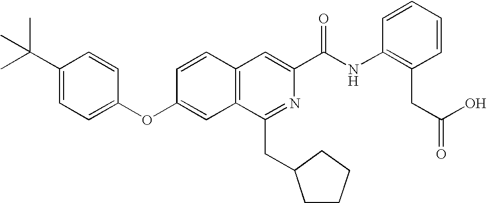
C1=CC(OC2=CC=C(C(C)(C)C)C=C2)=CC2=C1C=C(C(NC1=C(CC(=O)O)C=CC=C1)=O)N=C2CC1CCCC1
